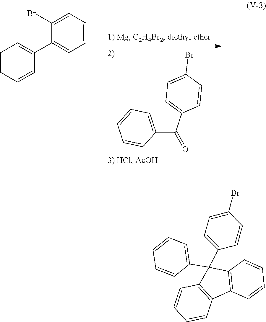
C1=CC=CC(C2=CC=CC=C2Br)=C1.C1(C(C2=CC=C(Br)C=C2)=O)=CC=CC=C1.C1(C2(C3=CC=C(Br)C=C3)C3=C(C4=C2C=CC=C4)C=CC=C3)=CC=CC=C1
